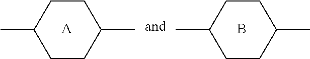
CC1CCC(C)CC1.[A].CC1CCC(C)CC1.B
